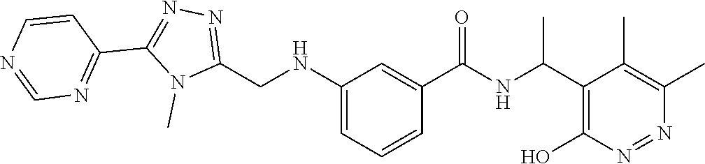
N(C1=CC=CC(C(=O)NC(C2=C(O)N=NC(C)=C2C)C)=C1)CC1=NN=C(C2=NC=NC=C2)N1C
